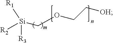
[R2][Si]([R3])([R1])COCC[OH]
